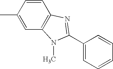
C1(C2=NC3=C(C=C(C)C=C3)N2C)=CC=CC=C1
